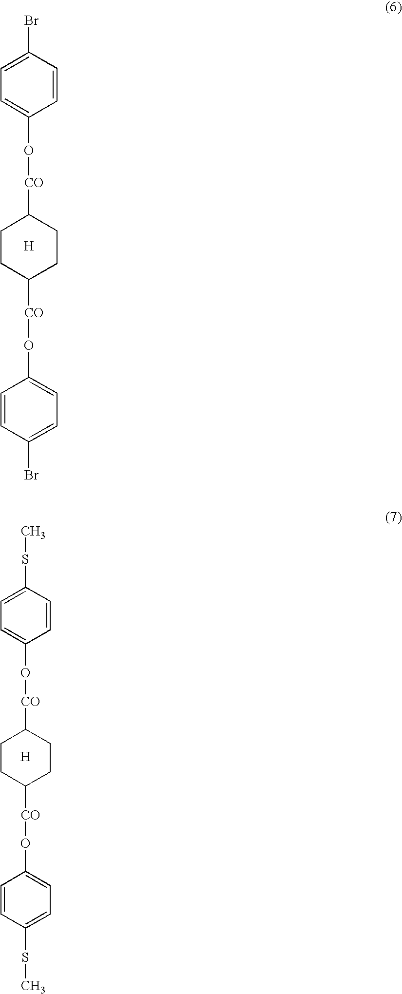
C1(Br)=CC=C(O[CO]C2CCC([CO]OC3=CC=C(Br)C=C3)CC2)C=C1.[H].C1(SC)=CC=C(O[CO]C2CCC([CO]OC3=CC=C(SC)C=C3)CC2)C=C1.[H]
